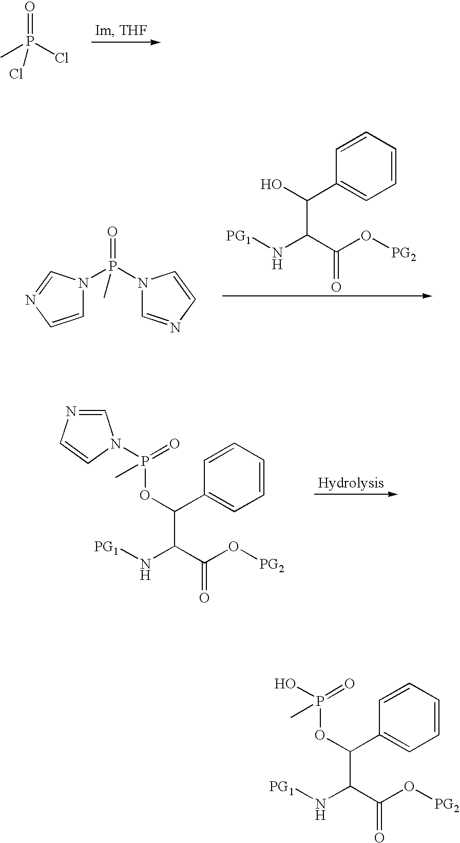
CP(Cl)(=O)Cl.P(N1C=NC=C1)(=O)(N1C=CN=C1)C.C1=CC(C(O)C(C(O[PG2])=O)N[PG1])=CC=C1.C1=CC(C(OP(=O)(N2C=NC=C2)C)C(C(O[PG2])=O)N[PG1])=CC=C1.C1=CC(C(OP(=O)(O)C)C(C(O[PG2])=O)N[PG1])=CC=C1
